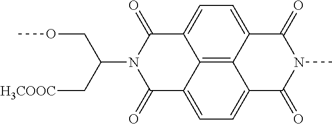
C(OC)C(C[H3COOC])N1C(=O)C2=CC=C3C4=C2C(=CC=C4C(=O)N(C)C3=O)C1=O
